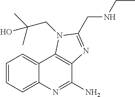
C1=CC=C2C(=C1)C1=C(C(N)=N2)N=C(CNCC)N1CC(C)(C)O
